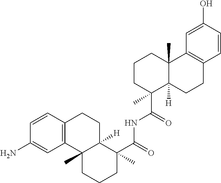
C1=CC2=C(C=C1N)C1(C)C([H])(CC2)C(C(=O)NC(C2(C)C3([H])C(C)(CCC2)C2=C(CC3)C=CC(O)=C2)=O)(C)CCC1
